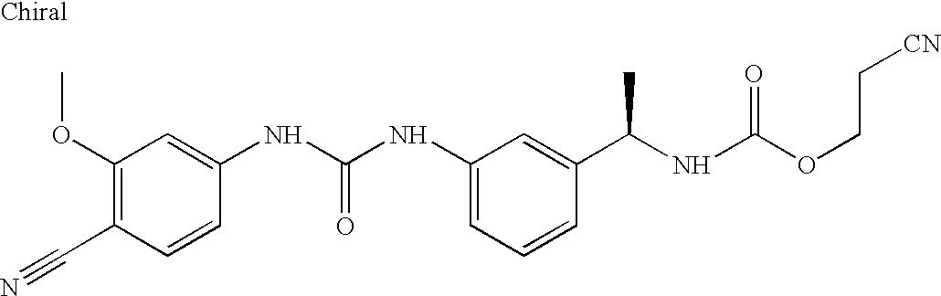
C1(OC)=C(C#N)C=CC(NC(NC2=CC=CC(C(NC(OCC[CN])=O)C)=C2)=O)=C1
